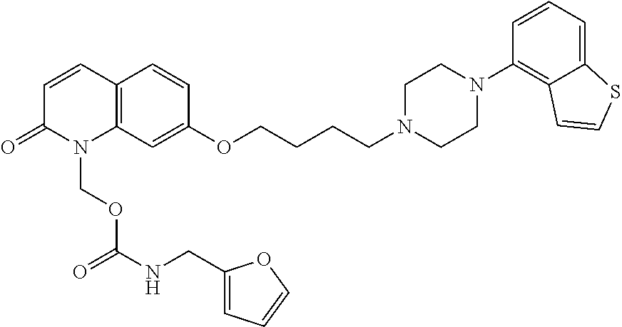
C1=CC2=C(N(COC(=O)NCC3=CC=CO3)C1=O)C=C(OCCCCN1CCN(C3=C4C(=CC=C3)SC=C4)CC1)C=C2
